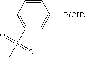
C1(S(C)(=O)=O)=CC=CC([B(OH)2])=C1
